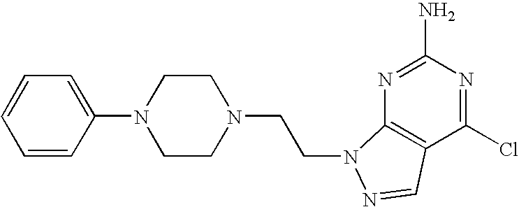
C1=C(N2CCN(CCN3C4=C(C(Cl)=NC(N)=N4)C=N3)CC2)C=CC=C1
